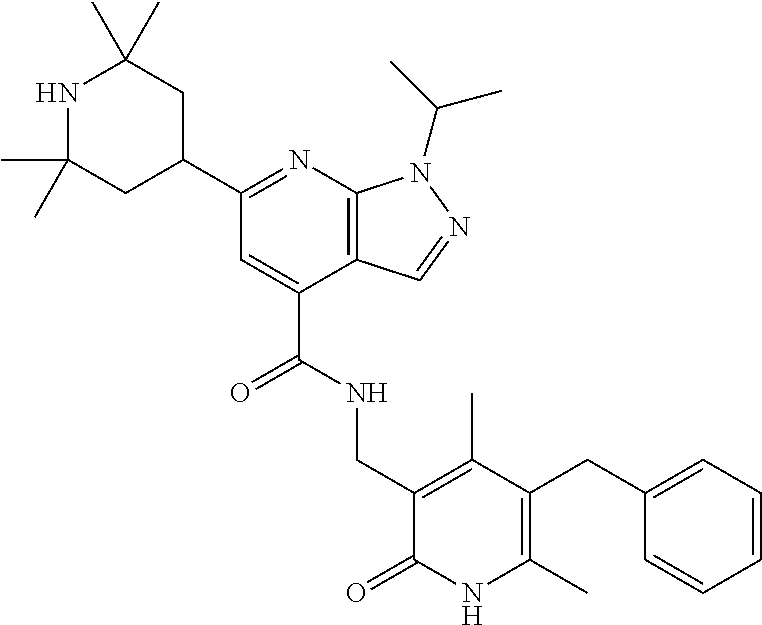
C1(C)(C)CC(C2=NC3=C(C(C(NCC4=C(C)C(CC5=CC=CC=C5)=C(C)NC4=O)=O)=C2)C=NN3C(C)C)CC(C)(C)N1
